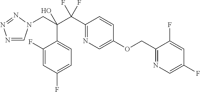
N1=CN(CC(C(C2=NC=C(OCC3=NC=C(F)C=C3F)C=C2)(F)F)(O)C2=CC=C(F)C=C2F)N=N1
